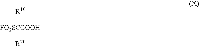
[FO2SCCOOH]([R10])[R20]
